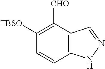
C1([TBSO])=C([CHO])C2=C(C=C1)NN=C2
